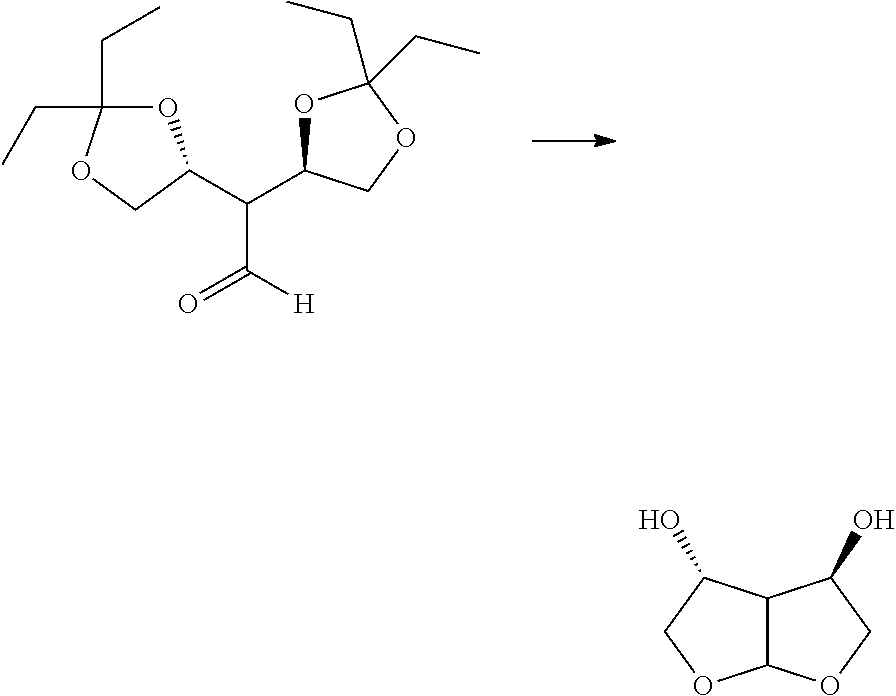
O1C(CC)(CC)OCC1C(C1OC(CC)(CC)OC1)C(=O)[H].C12C(C(O)CO1)C(O)CO2
